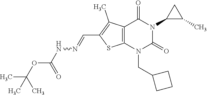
C12=C(N(CC3CCC3)C(=O)N(C3C(C)C3)C1=O)SC(C=NNC(OC(C)(C)C)=O)=C2C
